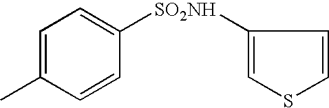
C1=C(C)C=CC([SO2NH]C2=CSC=C2)=C1
